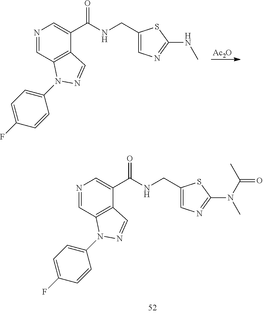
N1=CC2=C(C(C(NCC3=CN=C(N(C)C(C)=O)S3)=O)=C1)C=NN2C1=CC=C(F)C=C1.[Ac2O].N1=CC2=C(C(C(NCC3=CN=C(NC)S3)=O)=C1)C=NN2C1=CC=C(F)C=C1
